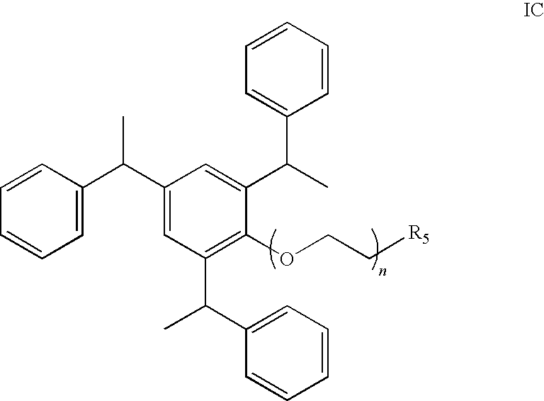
C1=CC=CC=C1C(C1=CC(C(C2=CC=CC=C2)C)=C(OCC[R5])C(C(C)C2=CC=CC=C2)=C1)C
